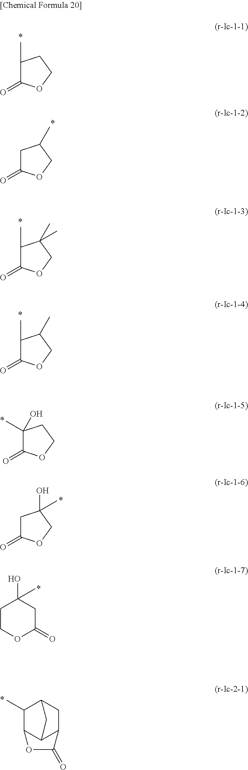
C1(C)C(=O)OCC1.C1C(=O)OCC1C.C1(C)C(=O)OCC1(C)C.C1(C)C(=O)OCC1C.C1(O)(C)C(=O)OCC1.C1C(=O)OCC1(O)C.C1COC(=O)CC1(O)C.C1(C)C2C3C(CC1C3)C(=O)O2
